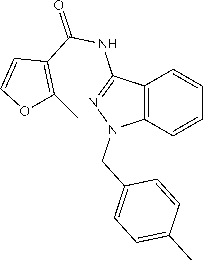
C12=C(C=CC=C1)N(CC1=CC=C(C)C=C1)N=C2NC(=O)C1=C(C)OC=C1
